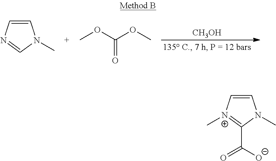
C1=CN=CN1C.[CH3OH].COC(OC)=O.C1=C[N+](C)=C(C(=O)[O-])N1C
